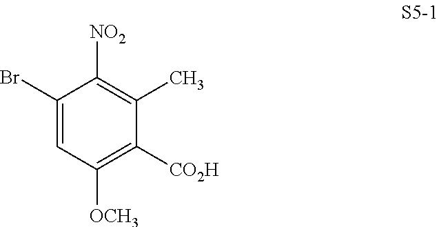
C1(Br)=CC([OCH3])=C([CO2H])C(C)=C1[NO2]
